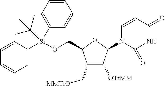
C1(C[MMTrO])C([OTrMM])C(N2C=CC(=O)NC2=O)OC1CO[Si](C1=CC=CC=C1)(C1=CC=CC=C1)C(C)(C)C
